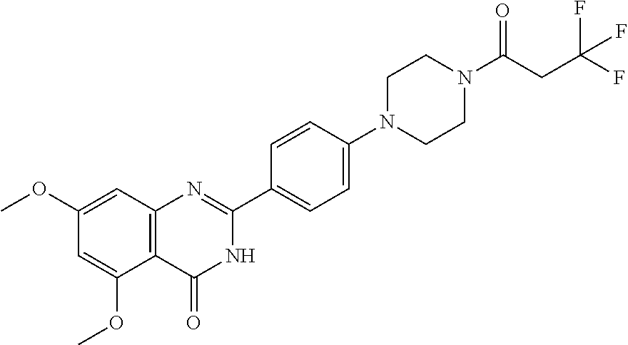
COC1=CC2=C(C(OC)=C1)C(=O)NC(C1=CC=C(N3CCN(C(CC(F)(F)F)=O)CC3)C=C1)=N2
